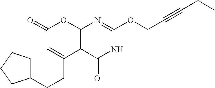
C12=C(C(=O)NC(OCC#CCC)=N1)C(CCC1CCCC1)=CC(=O)O2
